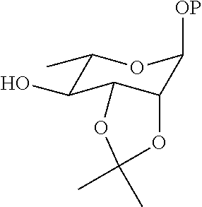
[OP]C1OC(C)C(O)C2C1OC(C)(C)O2
